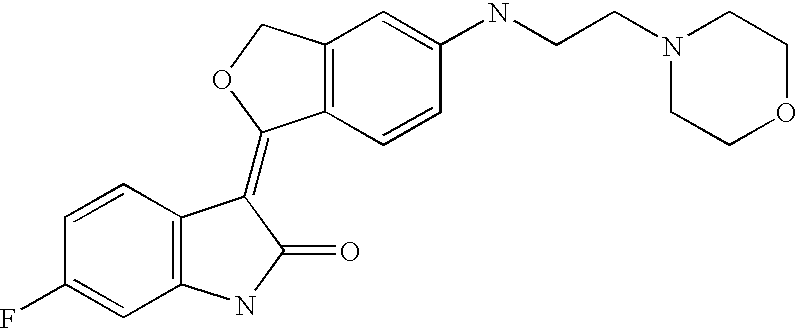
C12=C(C=CC(NCCN3CCOCC3)=C1)C(=C1C3=C(C=C(F)C=C3)NC1=O)OC2
